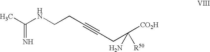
CC(NCCC#CCC([CO2H])([R50])N)=N
